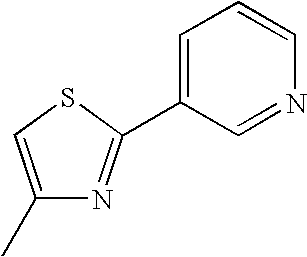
C1=C(C2=NC(C)=CS2)C=NC=C1
